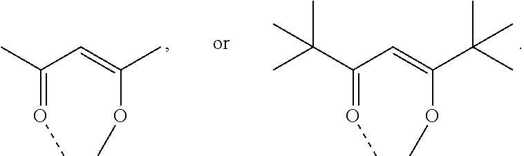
CC(C=C(C)OC)=OC.C(C(C=C(C(C)(C)C)OC)=OC)(C)(C)C
